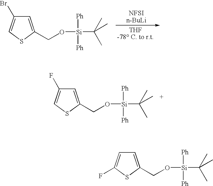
C1=C(CO[Si]([Ph])([Ph])C(C)(C)C)SC=C1Br.C1=C(CO[Si]([Ph])([Ph])C(C)(C)C)SC=C1F.C1=C(CO[Si]([Ph])([Ph])C(C)(C)C)SC(F)=C1
